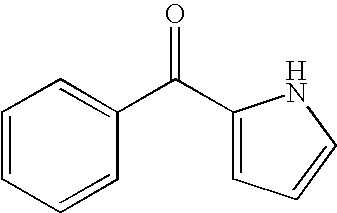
C1=CC=CC(C(C2=CC=CN2)=O)=C1
